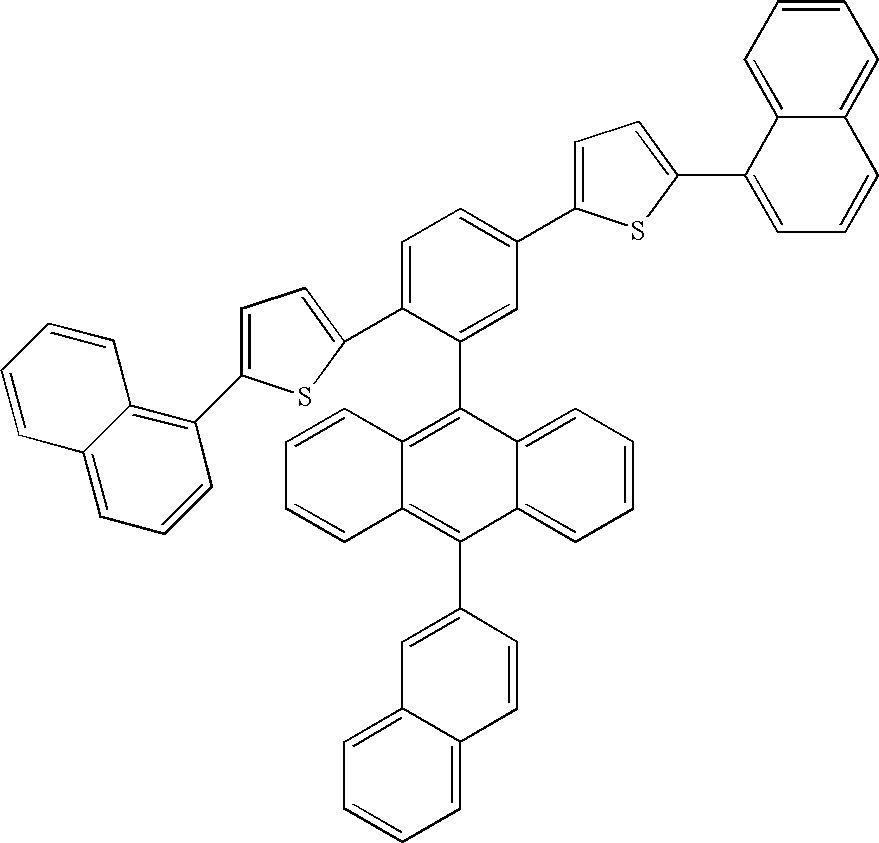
C12=CC=CC=C1C(C1=CC3=CC=CC=C3C=C1)=C1C(=C2C2=CC(C3=CC=C(C4=CC=CC5=CC=CC=C45)S3)=CC=C2C2=CC=C(C3=C4C(=CC=C3)C=CC=C4)S2)C=CC=C1
